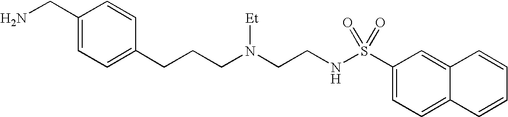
C1(CN)=CC=C(CCCN(CCNS(C2=CC=C3C(=C2)C=CC=C3)(=O)=O)[Et])C=C1
